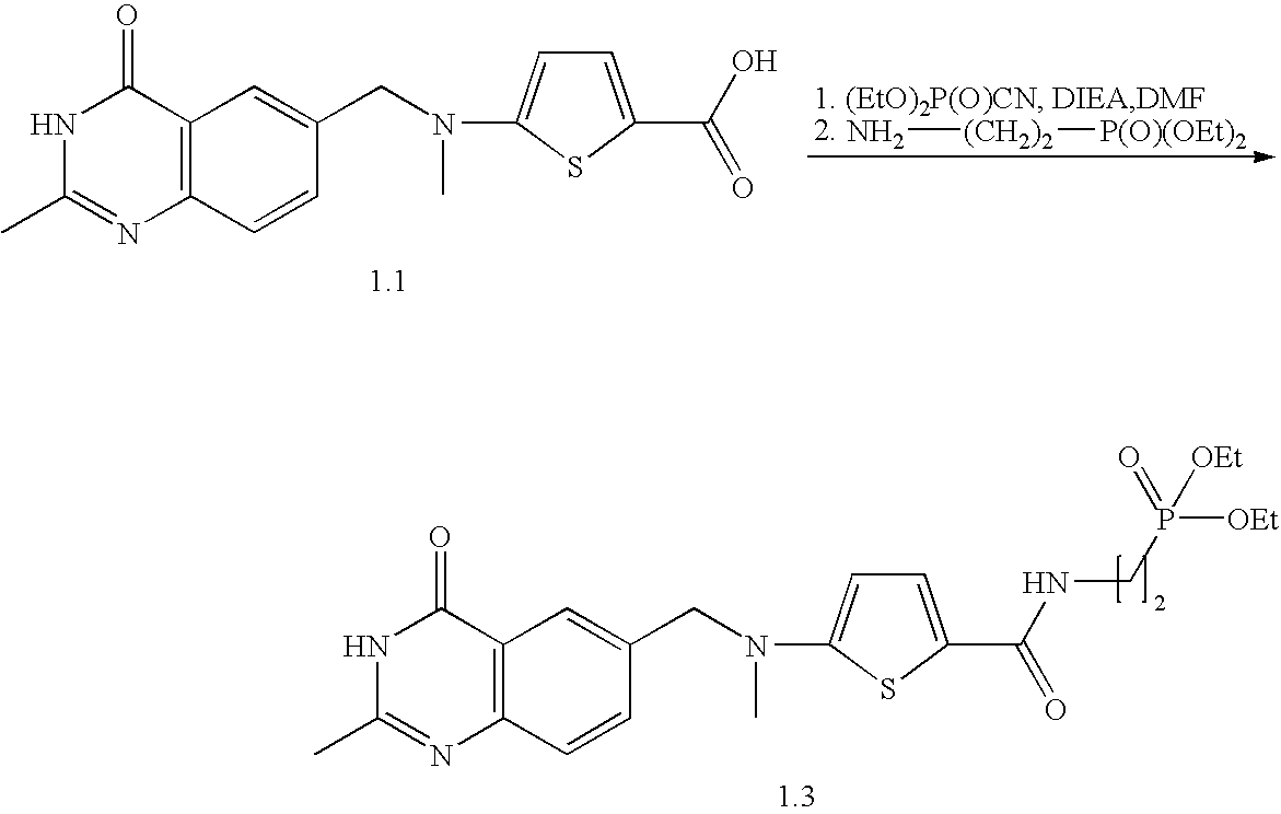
N1C(C)=NC2=C(C1=O)C=C(CN(C)C1=CC=C(C(=O)O)S1)C=C2.N[(CH2)2][P(O)(OEt)2].N1C(C)=NC2=C(C1=O)C=C(CN(C)C1=CC=C(C(=O)NCP([OEt])(=O)[OEt])S1)C=C2
